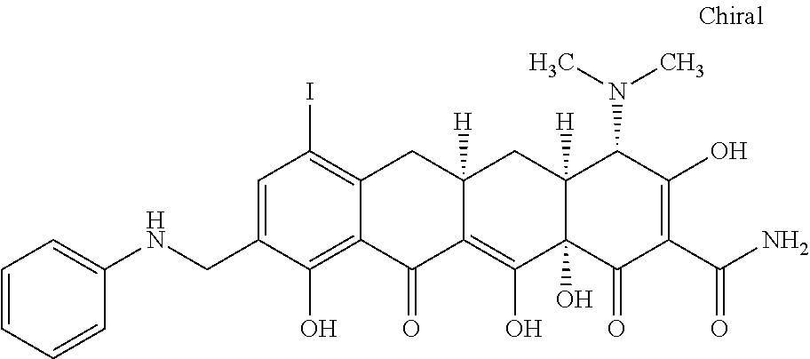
C1=C(CNC2=CC=CC=C2)C(O)=C2C(=C1I)CC1([H])C(=C(O)C3(O)C([H])(C1)C(N(C)C)C(O)=C(C(N)=O)C3=O)C2=O
